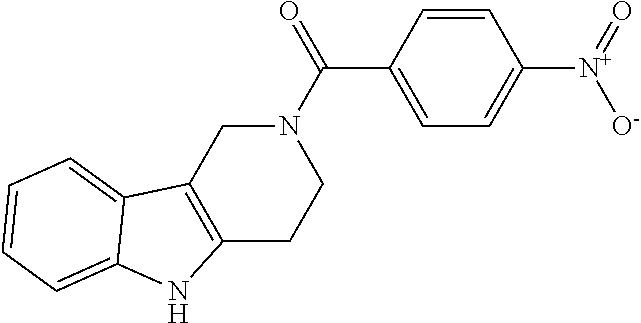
N1(C(=O)C2=CC=C([N+](=O)[O-])C=C2)CC2=C(CC1)NC1=CC=CC=C21
